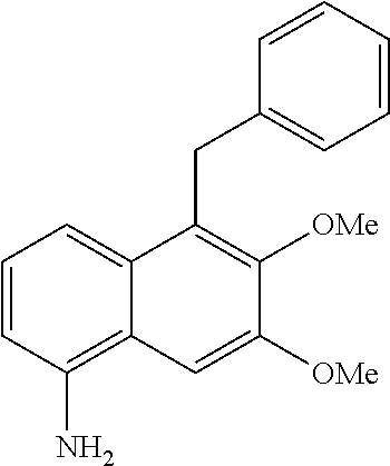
C1=CC(N)=C2C(=C1)C(CC1=CC=CC=C1)=C([OMe])C([OMe])=C2
